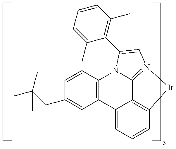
CC(C)(CC1=CC2=C(C=C1)N1C3=N(C=C1C1=C(C)C=CC=C1C)[Ir]C1=C3C2=CC=C1)C
